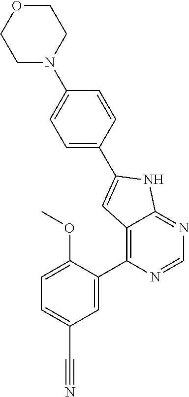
C1(C2=CC3=C(C4=CC(C#N)=CC=C4OC)N=CN=C3N2)=CC=C(N2CCOCC2)C=C1
